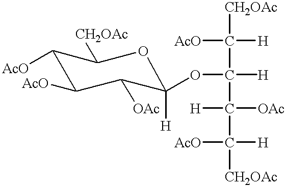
C([H])(C([AcO])([H])[CH2OAc])(C([H])([OAc])C([AcO])([H])[CH2OAc])OC1([H])C([OAc])C([AcO])C([AcO])C([CH2OAc])O1
